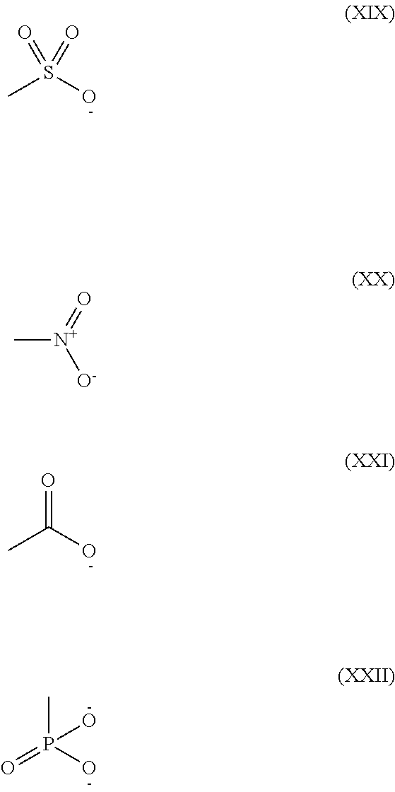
CS(O)(=O)=O.C[N+]([O-])=O.CC(O)=O.O=P(C)(O)O
